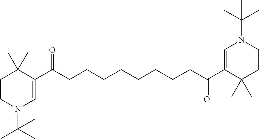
C1CN(C(C)(C)C)C=C(C(CCCCCCCCC(C2=CN(C(C)(C)C)CCC2(C)C)=O)=O)C1(C)C
